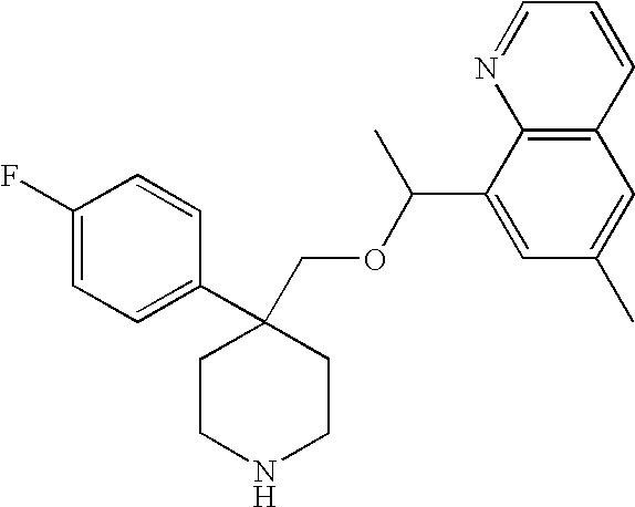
C1(F)=CC=C(C2(COC(C3=CC(C)=CC4=C3N=CC=C4)C)CCNCC2)C=C1
